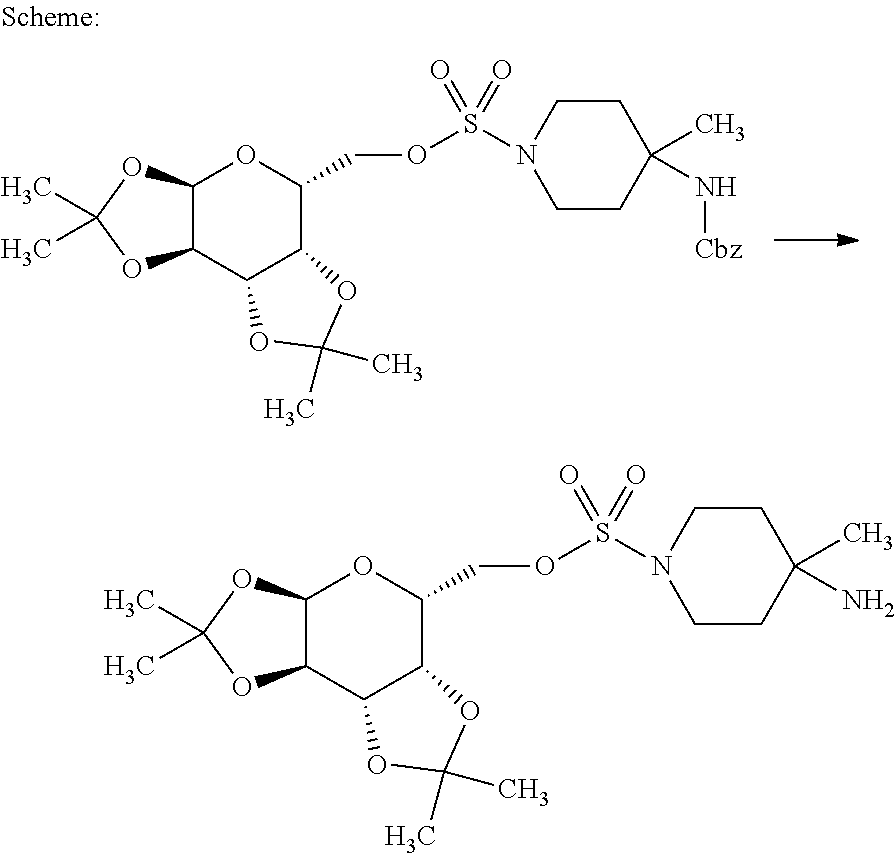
C12C(OC(C)(C)O1)OC(COS(=O)(=O)N1CCC(C)(N[Cbz])CC1)C1C2OC(C)(C)O1.C12C(OC(C)(C)O1)OC(COS(=O)(=O)N1CCC(C)(N)CC1)C1C2OC(C)(C)O1
